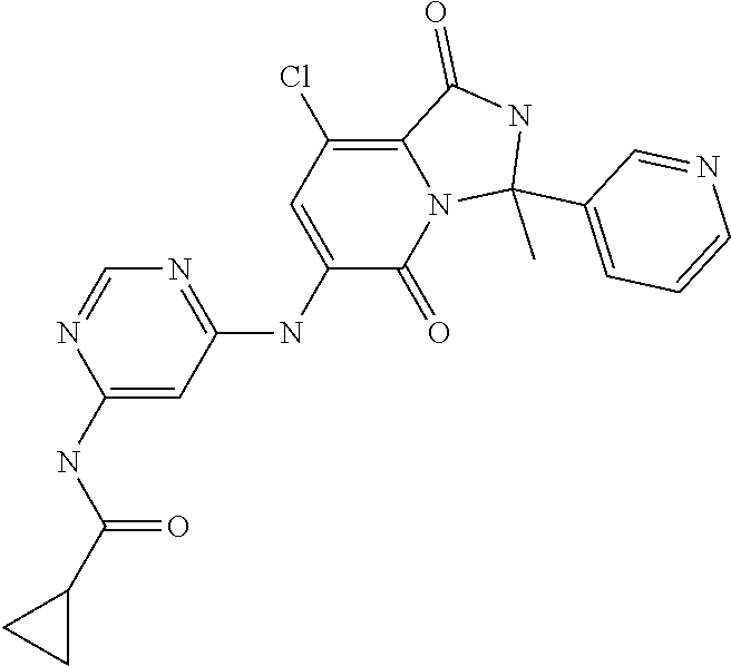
C1(NC(C2CC2)=O)=CC(NC2=CC(Cl)=C3N(C2=O)C(C)(C2=CC=CN=C2)NC3=O)=NC=N1
